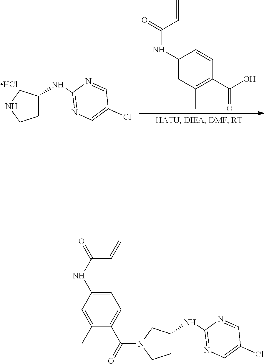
C1(NC2CN(C(=O)C3=CC=C(NC(=O)C=C)C=C3C)CC2)=NC=C(Cl)C=N1.C1(NC2CNCC2)=NC=C(Cl)C=N1.Cl.C1(NC(=O)C=C)=CC(C)=C(C(O)=O)C=C1
